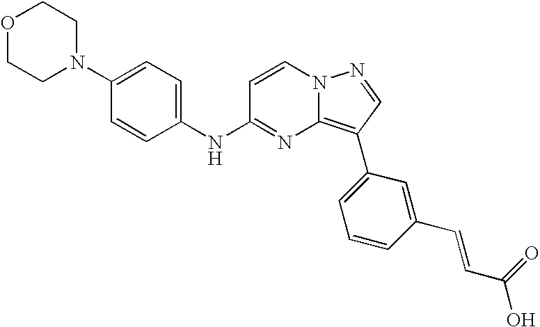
C1(N2CCOCC2)=CC=C(NC2=NC3=C(C4=CC=CC(C=CC(O)=O)=C4)C=NN3C=C2)C=C1
